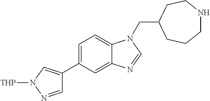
C1=C(C2=CN([THP])N=C2)C=C2C(=C1)N(CC1CCCNCC1)C=N2
